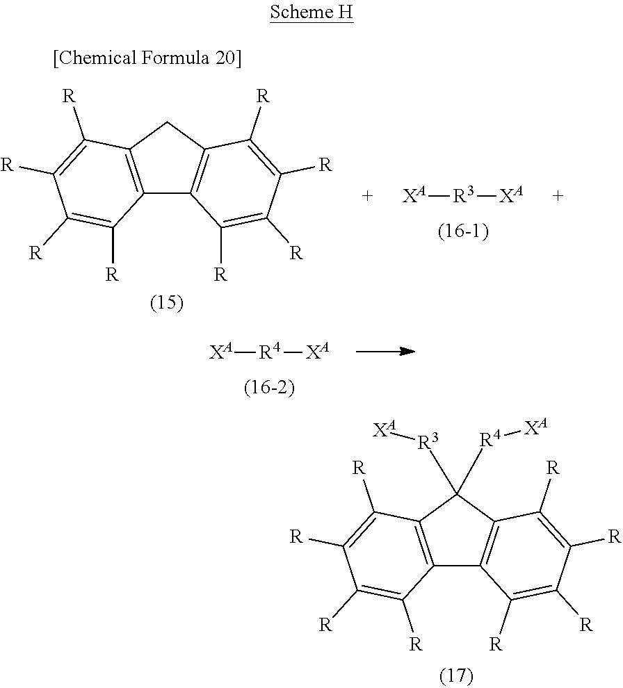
C12=C(CC3=C1C([R])=C([R])C([R])=C3[R])C([R])=C([R])C([R])=C2[R].[XA][R3][XA].[XA][R4][XA].C12=C(C([R3][XA])([R4][XA])C3=C1C([R])=C([R])C([R])=C3[R])C([R])=C([R])C([R])=C2[R]
